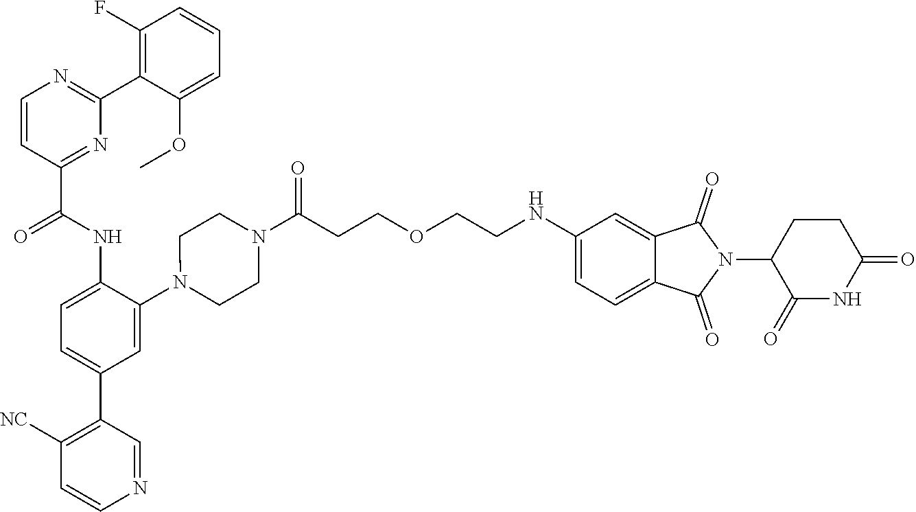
C1=CC(C(NC2=CC=C(C3=C([NC])C=CN=C3)C=C2N2CCN(C(CCOCCNC3=CC=C4C(=C3)C(=O)N(C3C(=O)NC(=O)CC3)C4=O)=O)CC2)=O)=NC(C2=C(F)C=CC=C2OC)=N1
